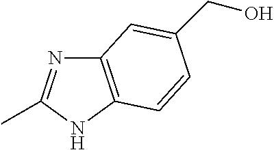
C12=C(NC(C)=N1)C=CC(CO)=C2
